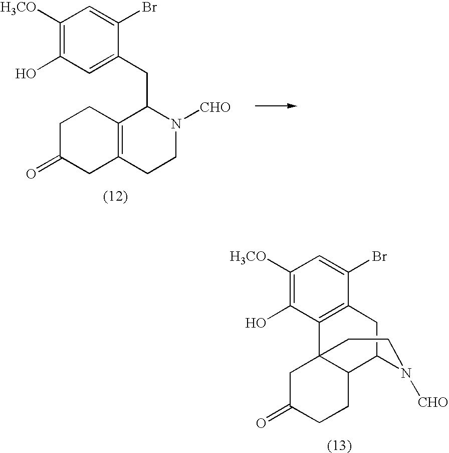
C1C(=O)CC2=C(C1)C(CC1=CC(O)=C([H3CO])C=C1Br)N([CHO])CC2.C1C(=O)CCC2C13C1=C(CC2N([CHO])CC3)C(Br)=CC([H3CO])=C1O
